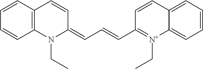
C12=C(C=CC=C1)C=CC(=CC=CC1=[N+](CC)C3=CC=CC=C3C=C1)N2CC
